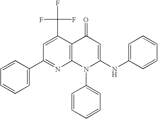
C12=C(C(C(F)(F)F)=CC(C3=CC=CC=C3)=N1)C(=O)C=C(NC1=CC=CC=C1)N2C1=CC=CC=C1
